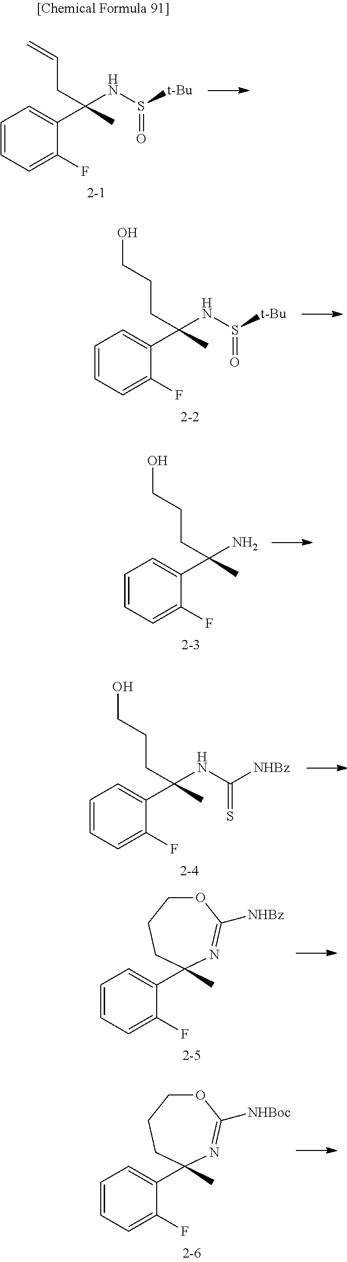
C1=CC=C(F)C(C(NS([t-Bu])=O)(C)CC=C)=C1.C1=CC=C(F)C(C(NS([t-Bu])=O)(C)CCCO)=C1.C1=CC=C(F)C(C(N)(C)CCCO)=C1.C1=CC=C(F)C(C(NC([NHBz])=S)(C)CCCO)=C1.C1=CC=C(F)C(C2(C)N=C([NHBz])OCCC2)=C1.C1=CC=C(F)C(C2(C)N=C([NHBoc])OCCC2)=C1
